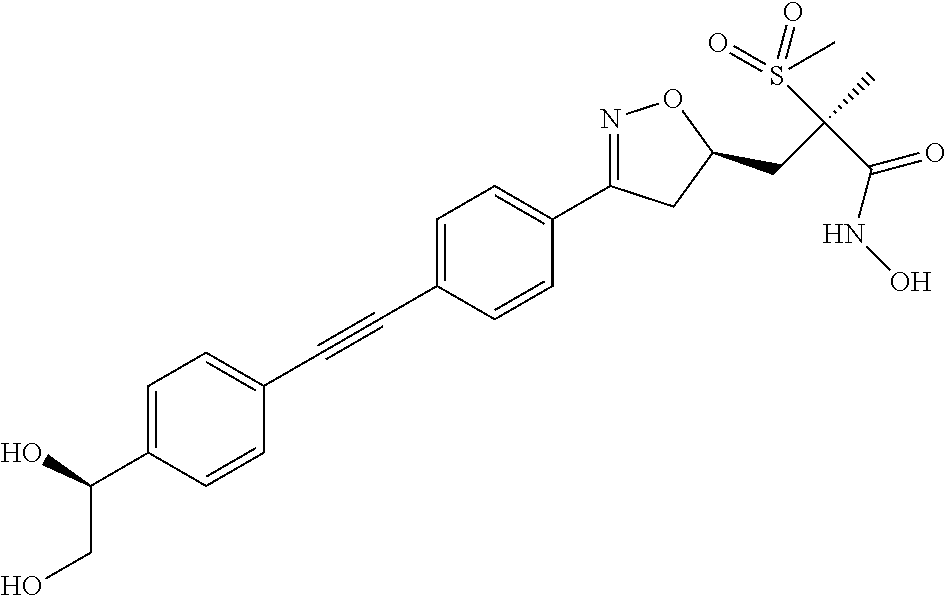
C1=C(C#CC2=CC=C(C(CO)O)C=C2)C=CC(C2=NOC(CC(C)(S(=O)(C)=O)C(NO)=O)C2)=C1
